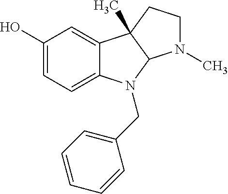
C1(O)=CC=C2C(=C1)C1(C)C(N2CC2=CC=CC=C2)N(C)CC1
